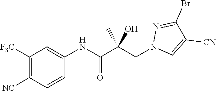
C1=C(NC(C(CN2C=C([CN])C(Br)=N2)(C)O)=O)C=CC([NC])=C1[F3C]
